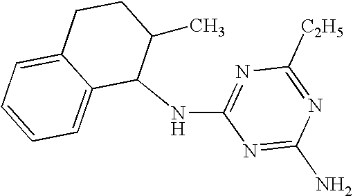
C1(NC2=NC([C2H5])=NC(N)=N2)C(C)CCC2=CC=CC=C12
